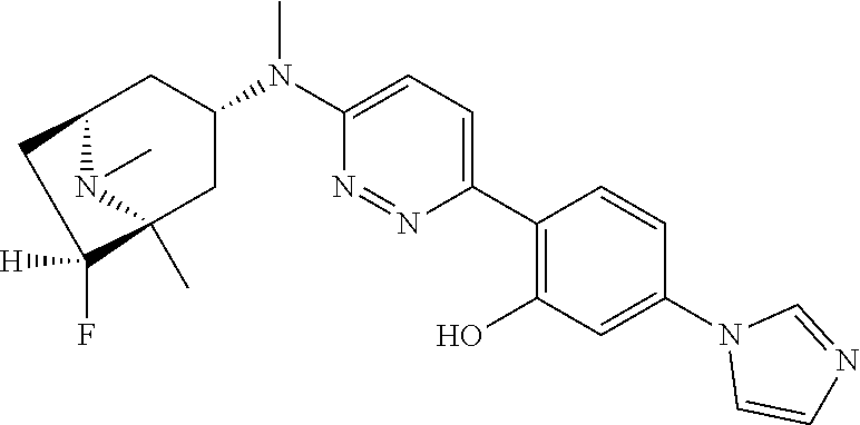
C1(N(C2=CC=C(C3=C(O)C=C(N4C=CN=C4)C=C3)N=N2)C)CC2CC(F)([H])C(C)(C1)N2C
